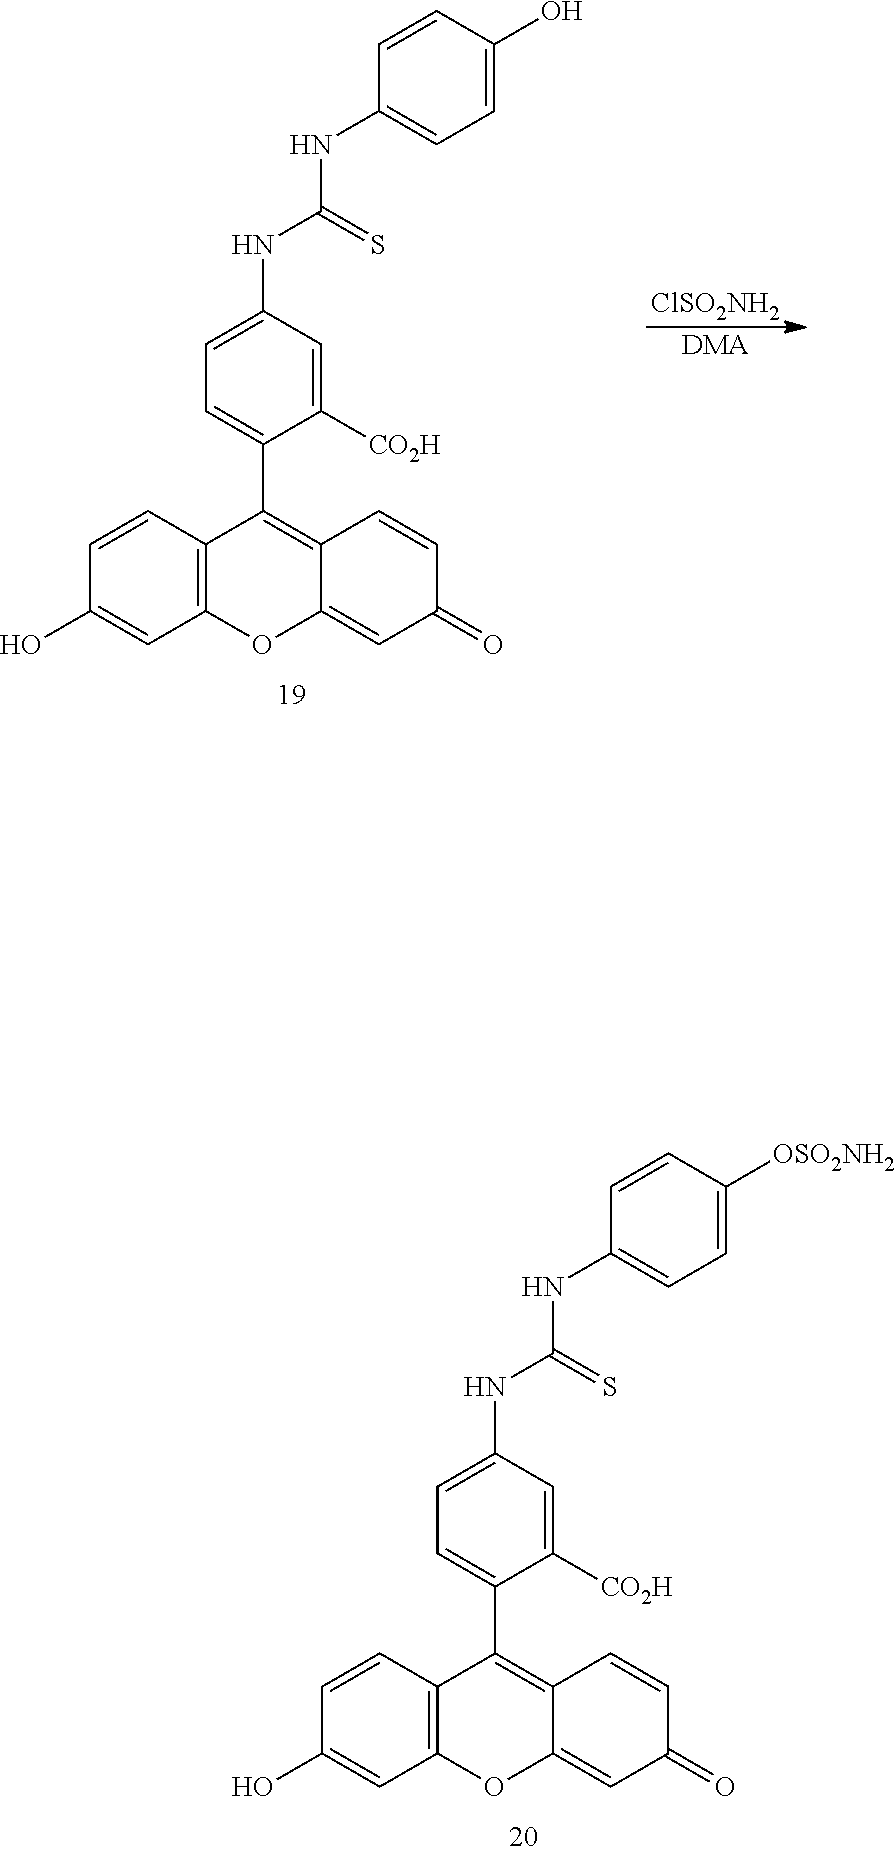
C1=CC2=C(C=C1O)OC1=CC(=O)C=CC1=C2C1=CC=C(NC(NC2=CC=C(O)C=C2)=S)C=C1[CO2H].[ClSO2NH2].[DMA].C1=CC2=C(C=C1O)OC1=CC(=O)C=CC1=C2C1=CC=C(NC(NC2=CC=C([OSO2NH2])C=C2)=S)C=C1[CO2H]
